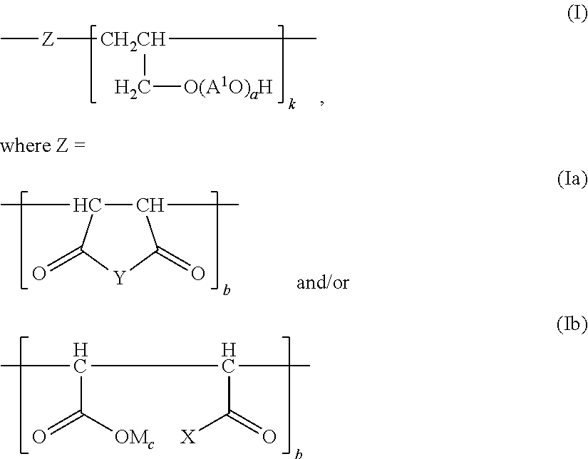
CC(C(C(=O)[X])C)C([OMc])=O.C[Z][CH2CH](C)C[O(A1O)aH].C1(C)C(C)C(=O)[Y]C1=O
